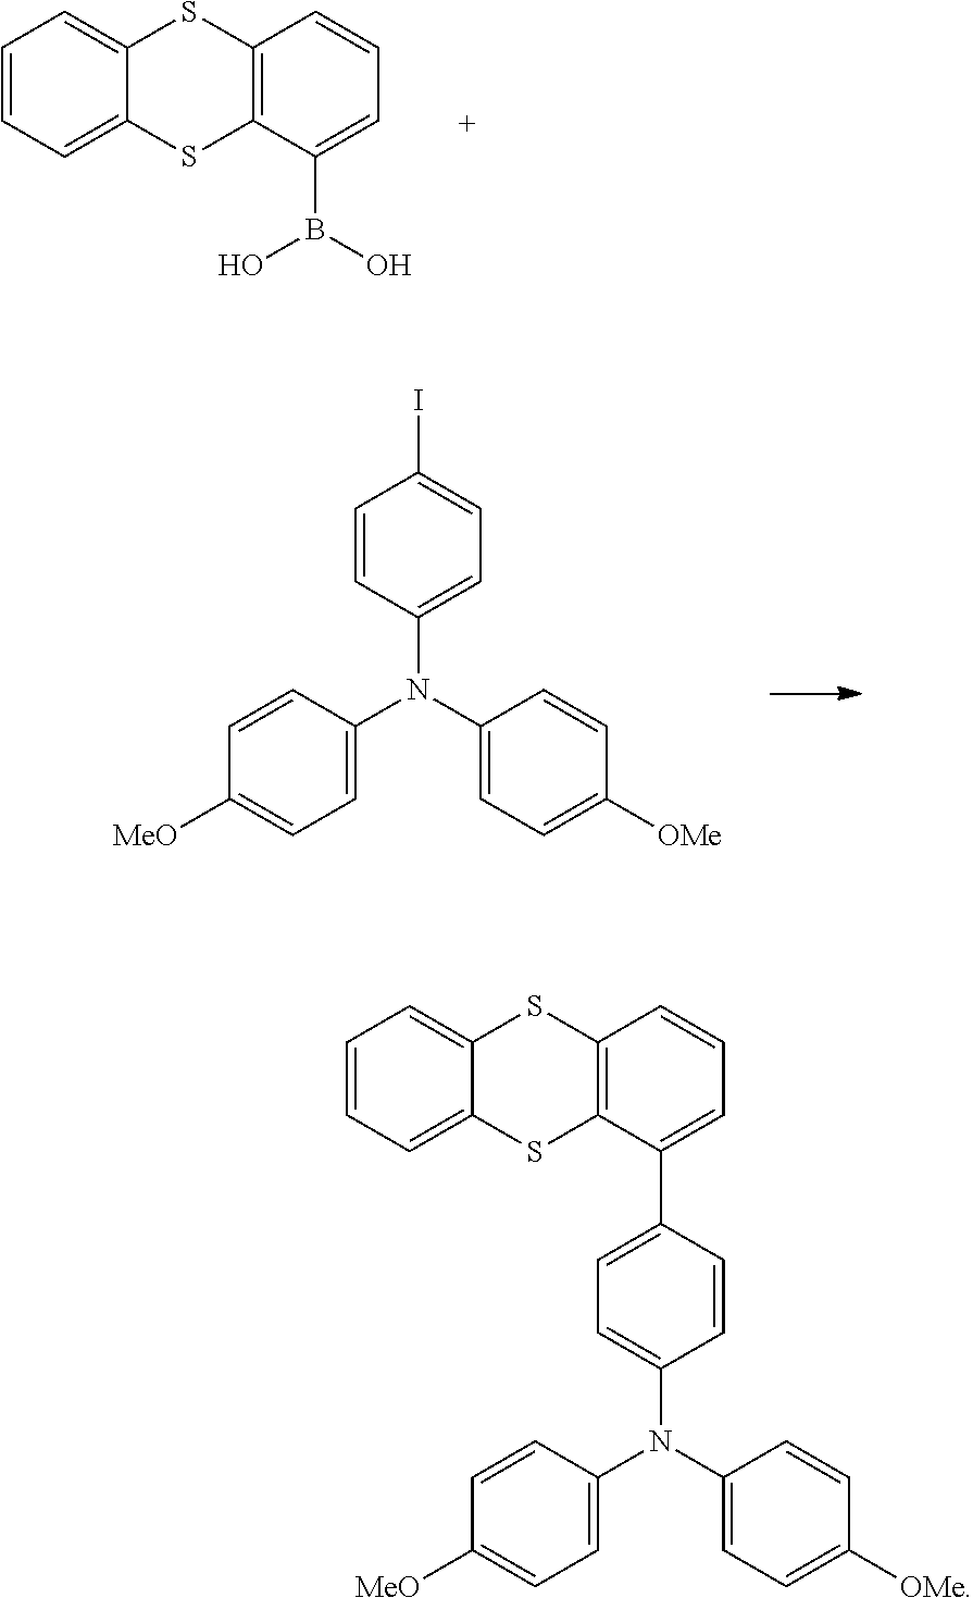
C1=CC=C2C(=C1)SC1=C(S2)C(B(O)O)=CC=C1.C1=CC(N(C2=CC=C([OMe])C=C2)C2=CC=C([MeO])C=C2)=CC=C1I.C1=C(C2=CC=CC3=C2SC2=CC=CC=C2S3)C=CC(N(C2=CC=C([OMe])C=C2)C2=CC=C([MeO])C=C2)=C1
